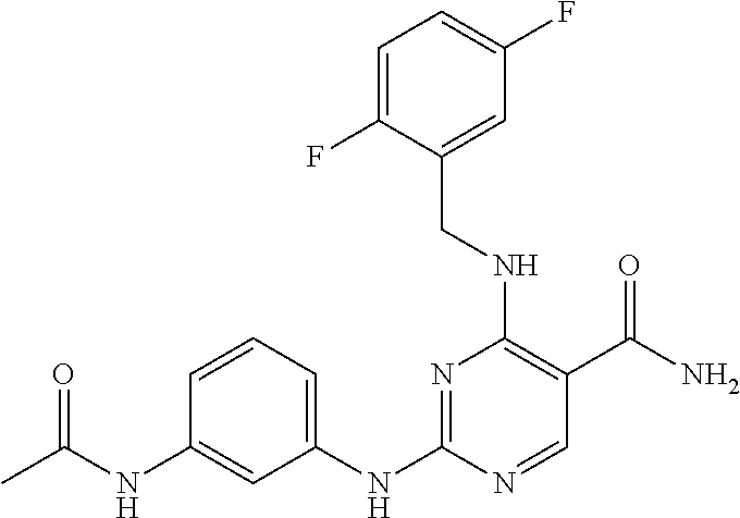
C1=CC(NC(C)=O)=CC(NC2=NC(NCC3=CC(F)=CC=C3F)=C(C(N)=O)C=N2)=C1
